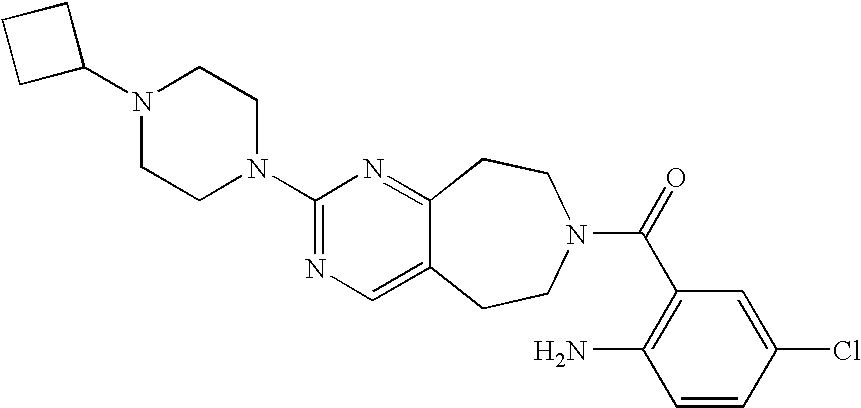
C1(N2CCN(C3=NC=C4C(=N3)CCN(C(=O)C3=C(N)C=CC(Cl)=C3)CC4)CC2)CCC1
